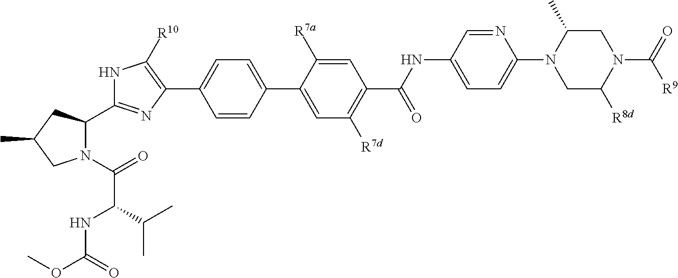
N1C([R10])=C(C2=CC=C(C3=CC([R7d])=C(C(NC4=CC=C(N5CC([R8d])N(C(=O)[R9])CC5C)N=C4)=O)C=C3[R7a])C=C2)N=C1C1N(C(=O)C(NC(OC)=O)C(C)C)CC(C)C1
